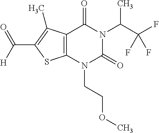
C12=C(N(CCOC)C(=O)N(C(C(F)(F)F)C)C1=O)SC(C([H])=O)=C2C
